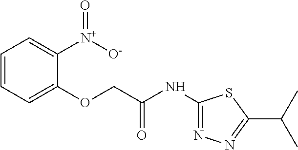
C1=CC=C(OCC(NC2=NN=C(C(C)C)S2)=O)C([N+]([O-])=O)=C1
